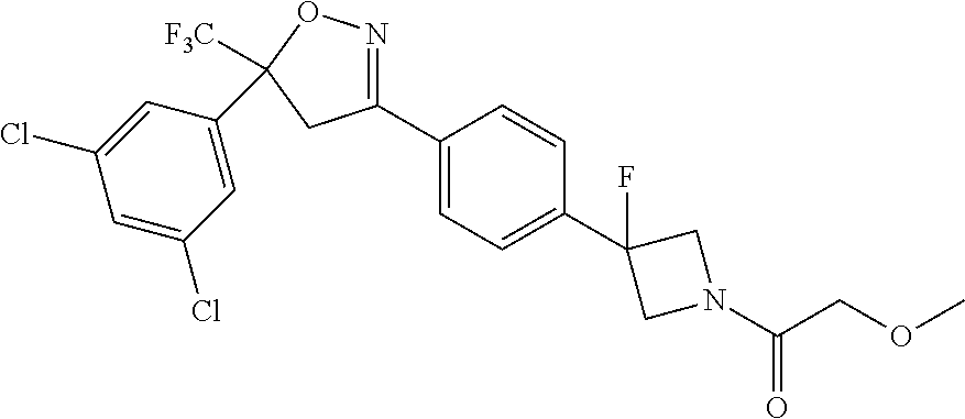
C1(C2=CC=C(C3(F)CN(C(=O)COC)C3)C=C2)=NOC(C2=CC(Cl)=CC(Cl)=C2)([F3C])C1
